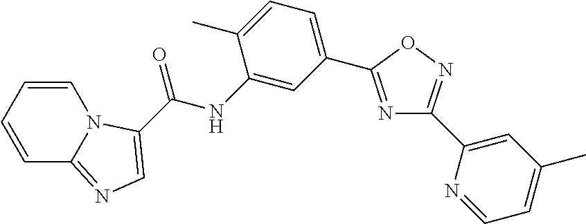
C1=CC=CN2C1=NC=C2C(NC1=CC(C2=NC(C3=CC(C)=CC=N3)=NO2)=CC=C1C)=O
